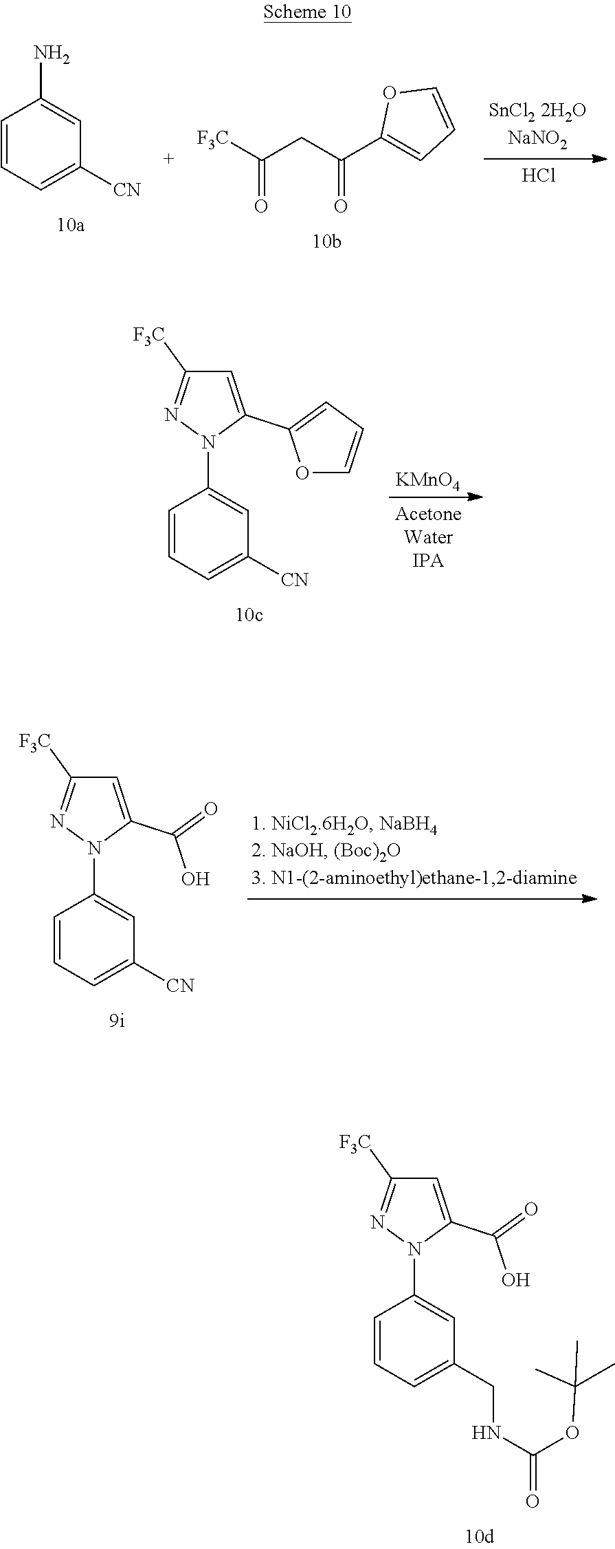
Cl.C1=CC=C([CN])C=C1N.[F3C]C(CC(C1=CC=CO1)=O)=O.[KMnO4].C1=CC=C([CN])C=C1N1C(C2=CC=CO2)=CC([F3C])=N1.C1=CC=C([CN])C=C1N1C(C(O)=O)=CC([F3C])=N1.C1=CC=C(CNC(OC(C)(C)C)=O)C=C1N1C(C(O)=O)=CC([F3C])=N1
